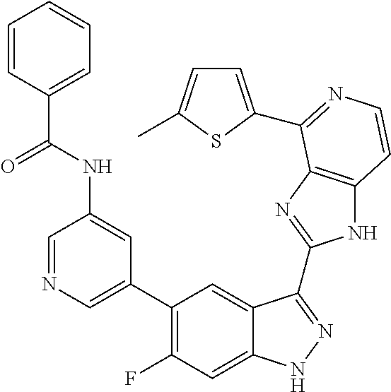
C1=C(C2=C(F)C=C3C(=C2)C(C2=NC4=C(N2)C=CN=C4C2=CC=C(C)S2)=NN3)C=C(NC(C2=CC=CC=C2)=O)C=N1
